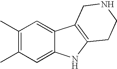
C1(C)=C(C)C=C2C(=C1)C1=C(N2)CCNC1
